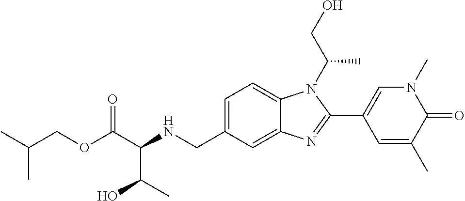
C1=C(CNC(C(OCC(C)C)=O)C(C)O)C=C2C(=C1)N(C(CO)C)C(C1=CN(C)C(=O)C(C)=C1)=N2
